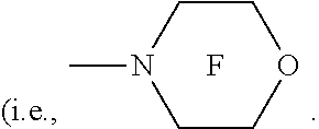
C1COCCN1C.F
